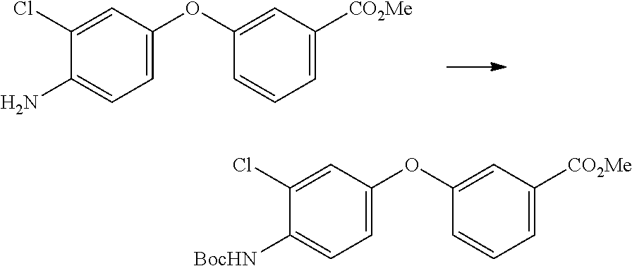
C1=C(OC2=CC([CO2Me])=CC=C2)C=C(Cl)C(N)=C1.C1=C(OC2=CC([CO2Me])=CC=C2)C=C(Cl)C([BocHN])=C1
